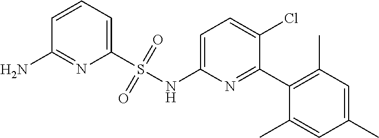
C1=C(NS(C2=CC=CC(N)=N2)(=O)=O)N=C(C2=C(C)C=C(C)C=C2C)C(Cl)=C1
